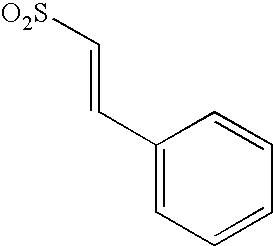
[O2S]C=CC1=CC=CC=C1
